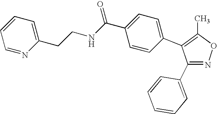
C1(C2=CC=CC=C2)=NOC(C)=C1C1=CC=C(C(NCCC2=CC=CC=N2)=O)C=C1
